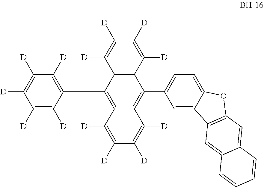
C1(C2=C3C(=C(C4=CC=C5C(=C4)C4=C(O5)C=C5C(=C4)C=CC=C5)C4=C2C([D])=C([D])C([D])=C4[D])C([D])=C([D])C([D])=C3[D])=C([D])C([D])=C([D])C([D])=C1[D]
